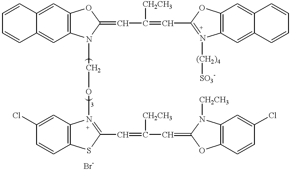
C1=CC=CC2=CC3=C(C=C12)OC(=CC(=CC1=[N+]([(CH2)4][SO3-])C2=C(C=C4C=CC=CC4=C2)O1)[CH2CH3])N3CO[N+]1=C(C=C([CH2CH3])C=C2OC3=C(C=C(Cl)C=C3)N2[CH2CH3])SC2=C1C=C(Cl)C=C2
